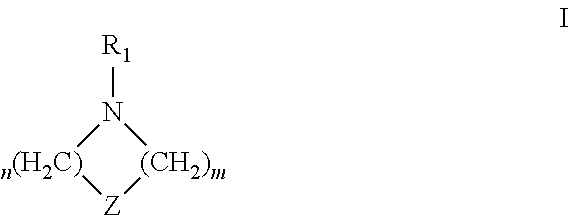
[n(H2C)]1[Z][(CH2)m]N1[R1]
